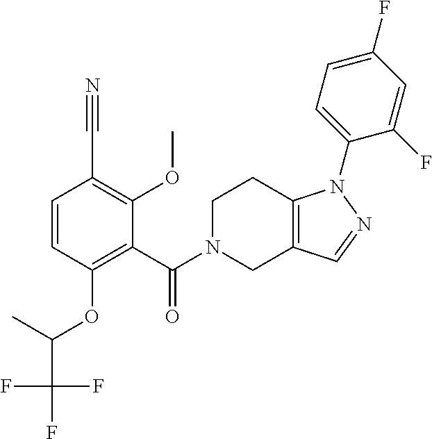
C(=O)(C1=C(OC(C)C(F)(F)F)C=CC(C#N)=C1OC)N1CC2=C(N(C3=CC=C(F)C=C3F)N=C2)CC1
